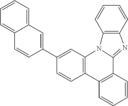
C1=CC2=C(C=C1C1=CC3=CC=CC=C3C=C1)N1C(=NC3=C1C=CC=C3)C1=C2C=CC=C1
